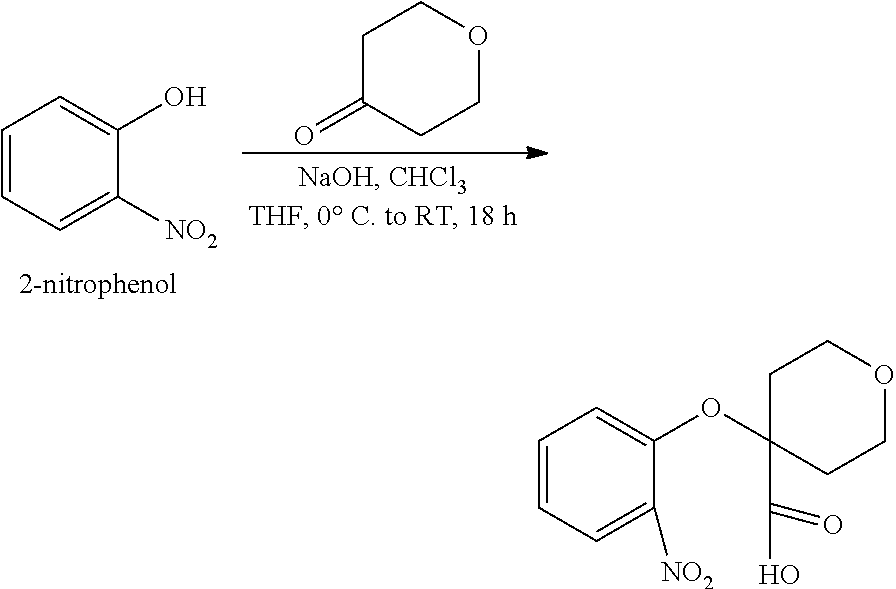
C1=CC=C([NO2])C(O)=C1.C1C(=O)CCOC1.C1=CC=C([NO2])C(OC2(C(=O)O)CCOCC2)=C1
